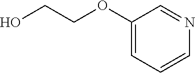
C1(OCCO)=CC=CN=C1
